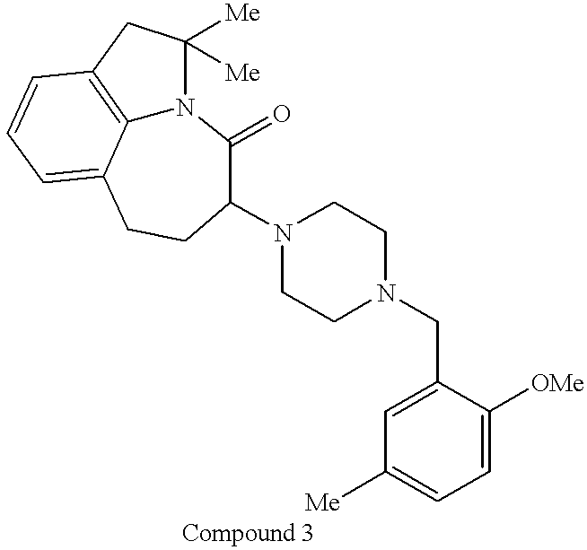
C1([Me])([Me])CC2=C3N1C(=O)C(N1CCN(CC4=CC([Me])=CC=C4[OMe])CC1)CCC3=CC=C2
